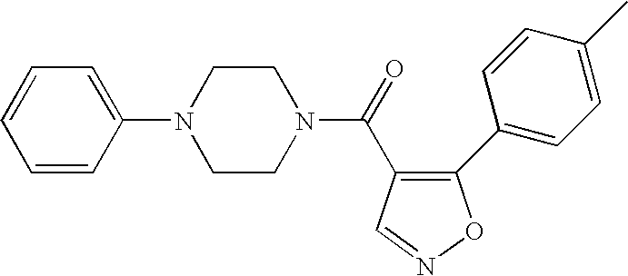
C1=CC=CC(N2CCN(C(=O)C3=C(C4=CC=C(C)C=C4)ON=C3)CC2)=C1
